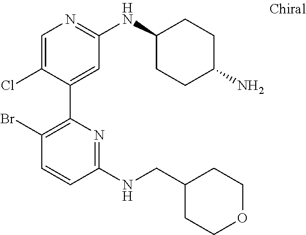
C1=C(Cl)C(C2=C(Br)C=CC(NCC3CCOCC3)=N2)=CC(NC2CCC(N)CC2)=N1
